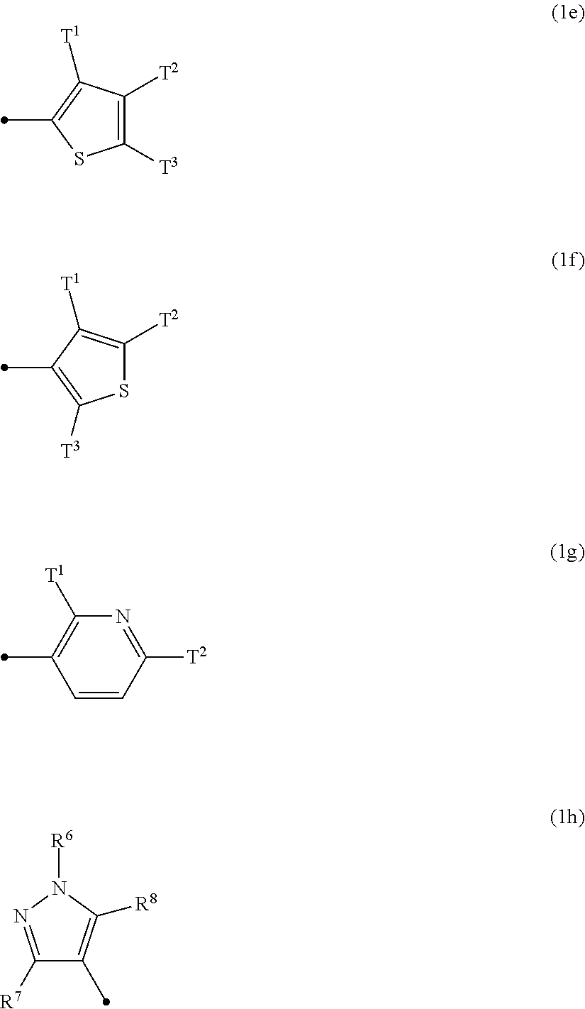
C1([T3])=C([T2])C([T1])=C(C)S1.S1C([T2])=C([T1])C(C)=C1[T3].C1=CC([T2])=NC([T1])=C1C.C1([R7])=NN([R6])C([R8])=C1C
